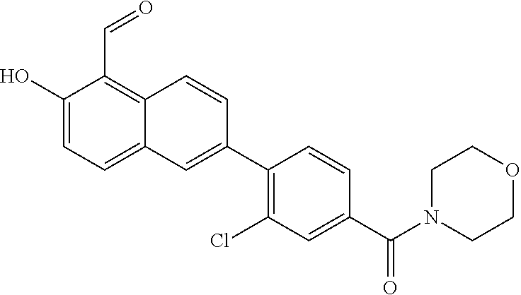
OC1=CC=C2C(=C1C=O)C=CC(C1=C(Cl)C=C(C(N3CCOCC3)=O)C=C1)=C2
